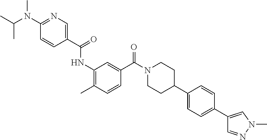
C(N(C1=NC=C(C(=O)NC2=C(C)C=CC(C(N3CCC(C4=CC=C(C5=CN(C)N=C5)C=C4)CC3)=O)=C2)C=C1)C)(C)C
